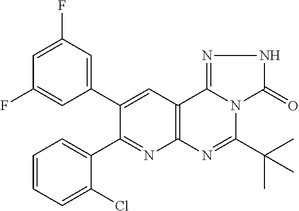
C1=CC=C(Cl)C(C2=NC3=C(C=C2C2=CC(F)=CC(F)=C2)C2=NNC(=O)N2C(C(C)(C)C)=N3)=C1
